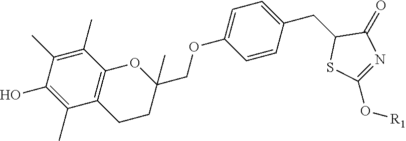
C1(C)=C(C)C2=C(C(C)=C1O)CCC(COC1=CC=C(CC3SC(O[R1])=NC3=O)C=C1)(C)O2
